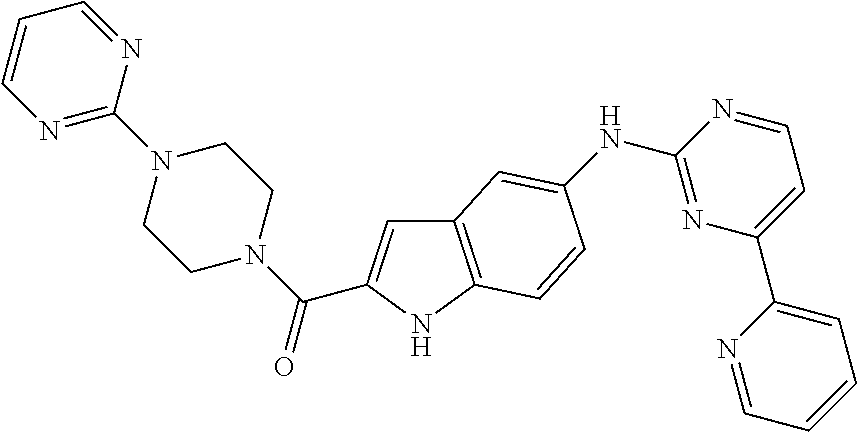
C12=C(NC(C(N3CCN(C4=NC=CC=N4)CC3)=O)=C1)C=CC(NC1=NC(C3=CC=CC=N3)=CC=N1)=C2
